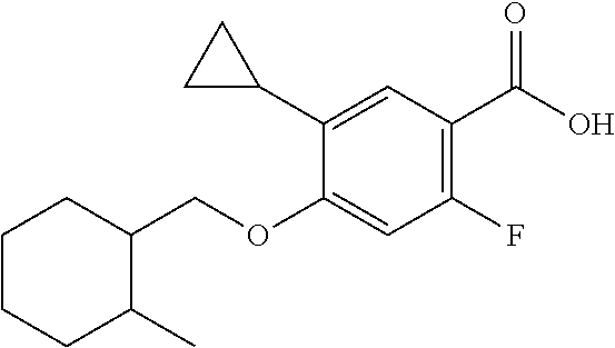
C1CCC(C)C(COC2=CC(F)=C(C(O)=O)C=C2C2CC2)C1
